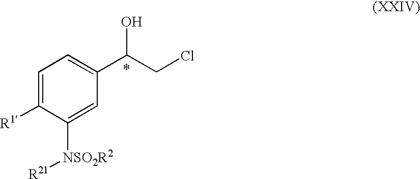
C1=C([R1])C([NSO2R2][R21])=CC(C(CCl)O)=C1
